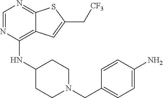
C1=NC(NC2CCN(CC3=CC=C(N)C=C3)CC2)=C2C(=N1)SC(C[CF3])=C2
